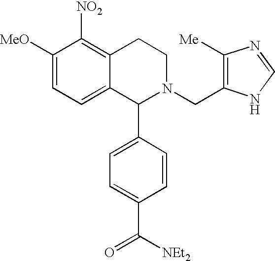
C1([MeO])=CC=C2C(=C1[NO2])CCN(CC1=C([Me])N=CN1)C2C1=CC=C(C(=O)[NEt2])C=C1
